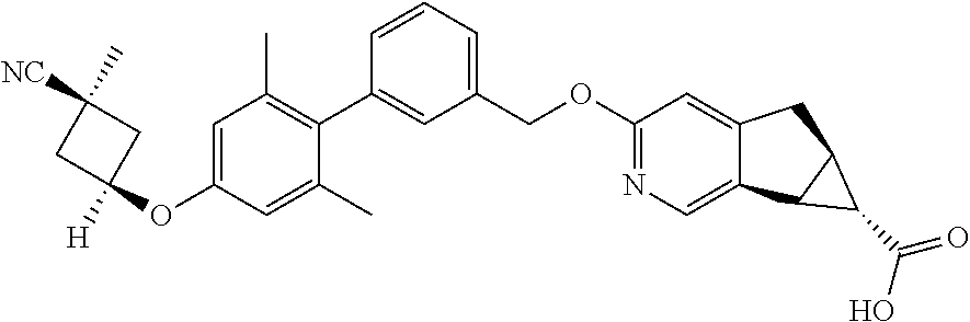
C1(OC2([H])CC(C)([NC])C2)=CC(C)=C(C2=CC(COC3=NC=C4C(=C3)CC3C4C3C(=O)O)=CC=C2)C(C)=C1
